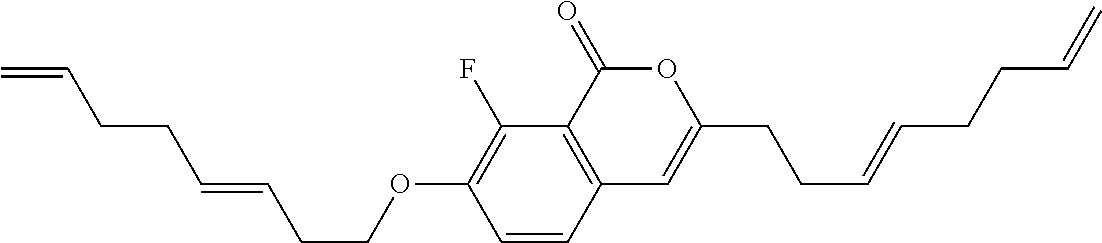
C1=CC2=C(C(F)=C1OCCC=CCCC=C)C(=O)OC(CCC=CCCC=C)=C2
